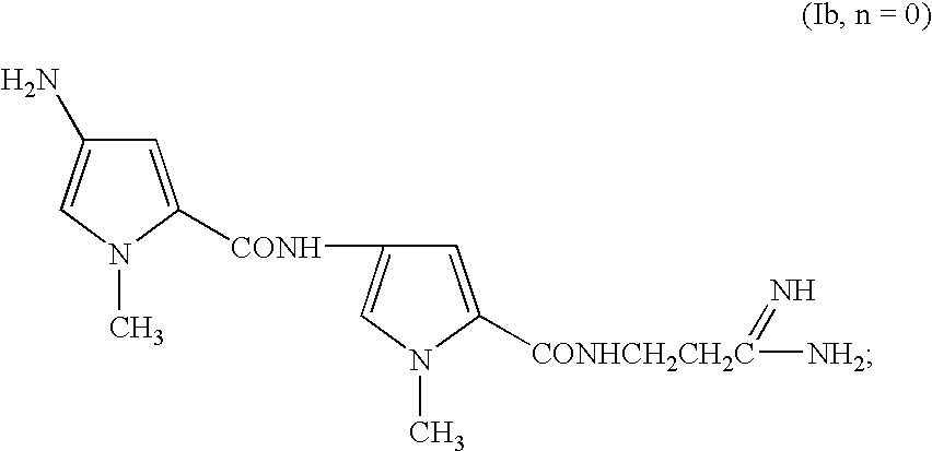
[CONH](C1=CN(C)C([CONHCH2CH2C]([NH2])=N)=C1)C1=CC(N)=CN1C
